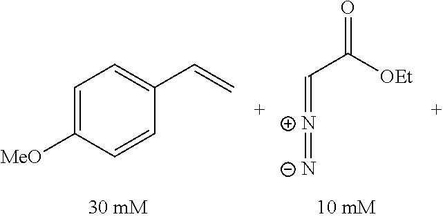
C1=C([MeO])C=CC(C=C)=C1.C(=[N+]=[N-])C(=O)[OEt]
